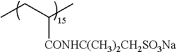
CCC(C)[CONHC(CH3)2CH2SO3Na]
